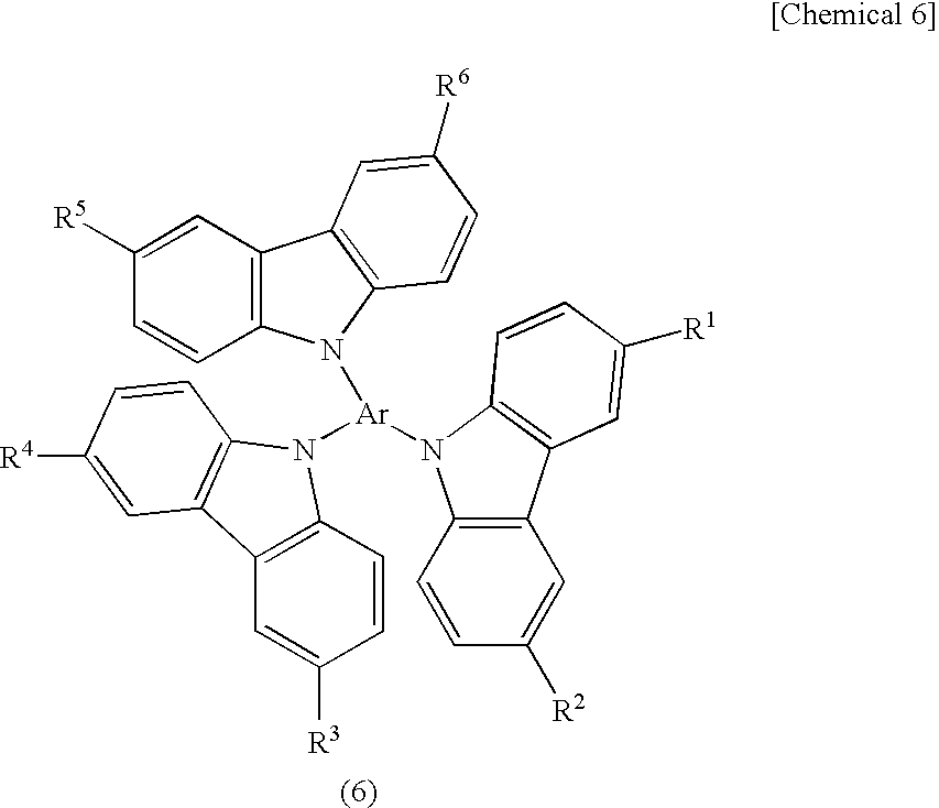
C12=C(C=CC([R5])=C1)N([Ar](N1C3=C(C4=C1C=CC([R1])=C4)C=C([R2])C=C3)N1C3=C(C=C([R3])C=C3)C3=C1C=CC([R4])=C3)C1=C2C=C([R6])C=C1
